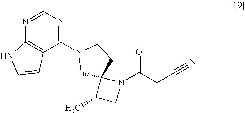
C1(N2CC3(CC2)C(C)CN3C(=O)CC#N)=NC=NC2=C1C=CN2
